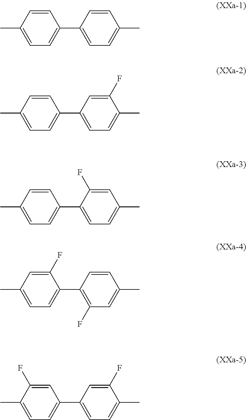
C1(C)=CC=C(C2=CC=C(C)C=C2)C=C1.C1(C)=CC=C(C2=CC=C(C)C(F)=C2)C=C1.C1(C)=CC=C(C2=CC=C(C)C=C2F)C=C1.C1(C)=CC=C(C2=C(F)C=C(C)C=C2)C(F)=C1.C1(C)=CC=C(C2=CC=C(C)C(F)=C2)C=C1F
